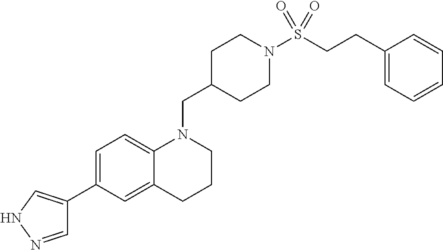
C1=NNC=C1C1=CC=C2C(=C1)CCCN2CC1CCN(S(CCC2=CC=CC=C2)(=O)=O)CC1
